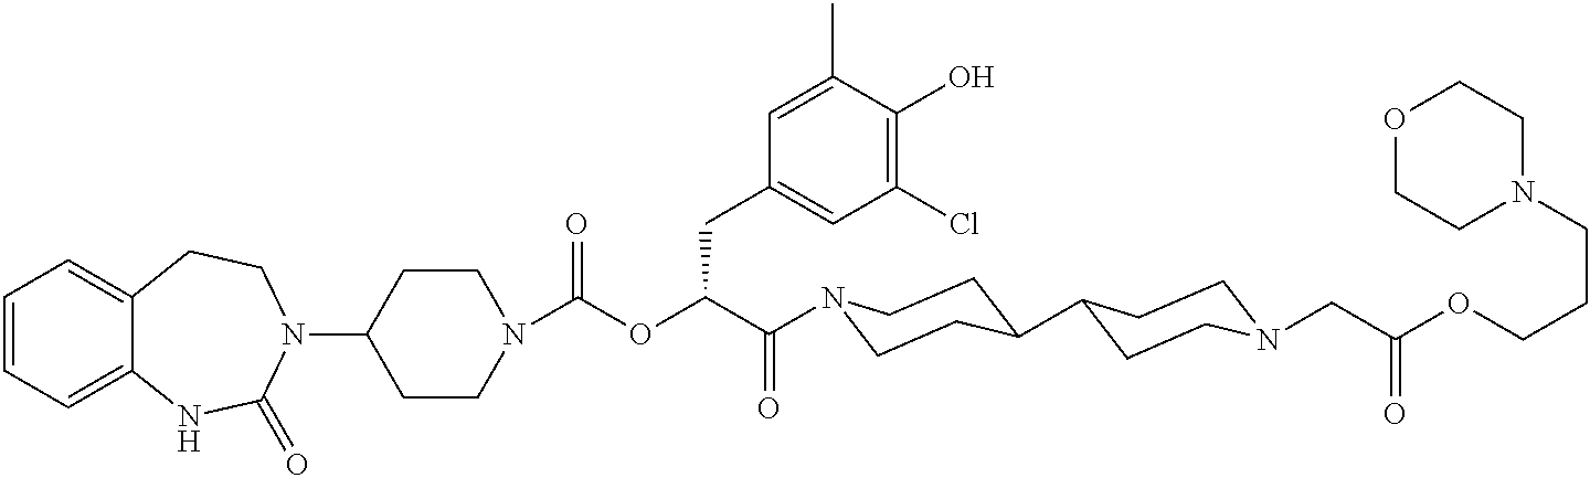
C1=CC=C2C(=C1)CCN(C1CCN(C(=O)OC(C(=O)N3CCC(C4CCN(CC(=O)OCCCN5CCOCC5)CC4)CC3)CC3=CC(Cl)=C(O)C(C)=C3)CC1)C(=O)N2
